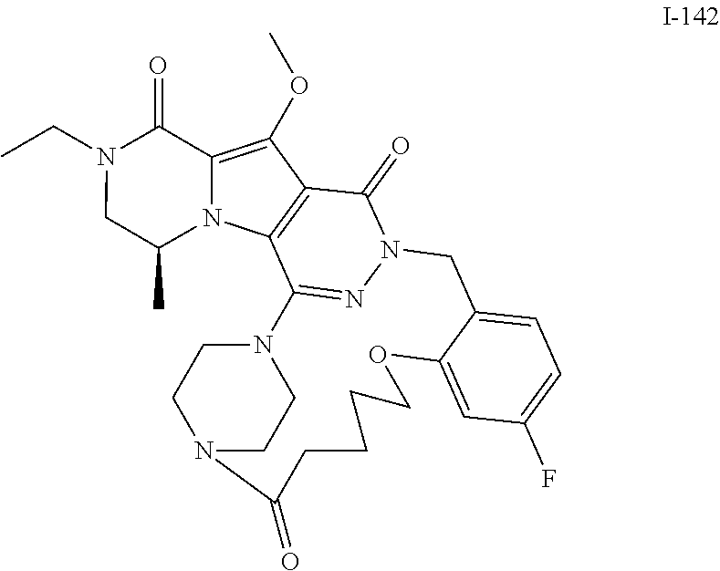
C1=C2C(=CC(F)=C1)OCCCCC(=O)N1CCN(C3=NN(C2)C(=O)C2=C3N3C(=C2OC)C(=O)N(CC)CC3C)CC1
